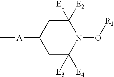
C1C([E4])([E3])N(O[R1])C([E2])([E1])CC1[A]C
